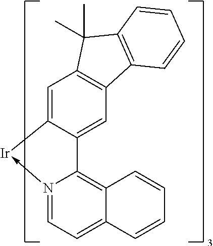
N12->[Ir]C3=CC4=C(C=C3C1=C1C(=CC=2)C=CC=C1)C1=C(C4(C)C)C=CC=C1
